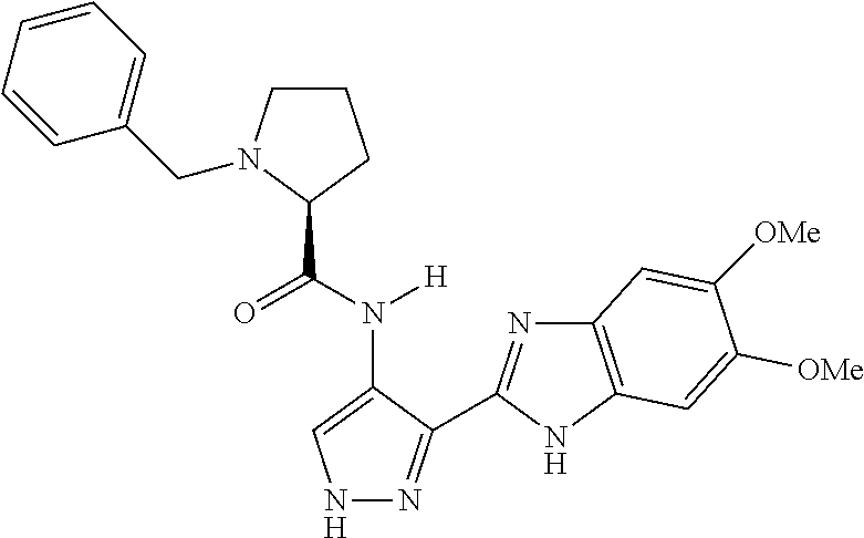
C1(C(N([H])C2=CNN=C2C2=NC3=C(N2)C=C([OMe])C([OMe])=C3)=O)CCCN1CC1=CC=CC=C1
